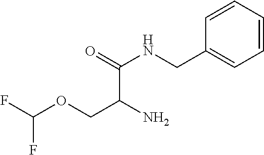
NC(COC(F)F)C(=O)NCC1=CC=CC=C1
